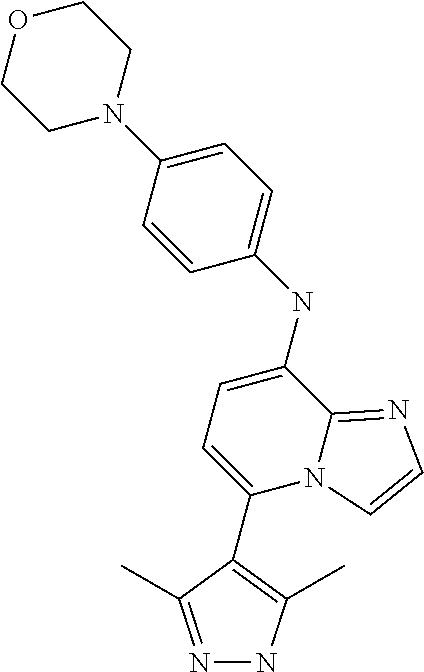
C1(C2=C(C)NN=C2C)=CC=C(NC2=CC=C(N3CCOCC3)C=C2)C2=NC=CN12
